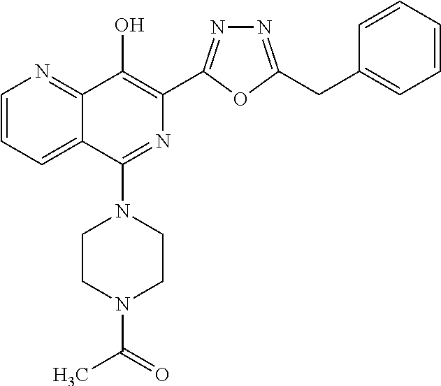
C1=CC=C2C(=N1)C(O)=C(C1=NN=C(CC3=CC=CC=C3)O1)N=C2N1CCN(C(=O)C)CC1
